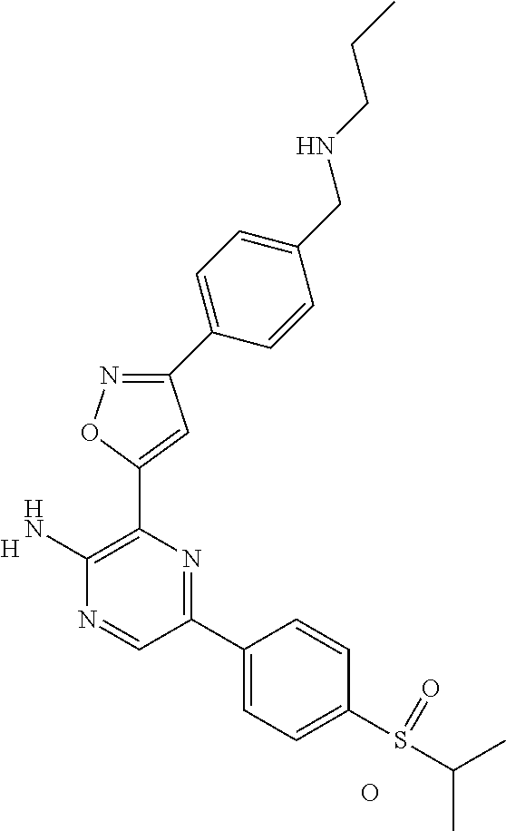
C1(N)=C(C2=CC(C3=CC=C(CNCCC)C=C3)=NO2)N=C(C2=CC=C(S(C(C)C)=O)C=C2)C=N1.[H].O
